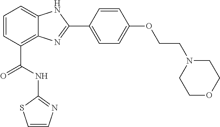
C1=CC(C(NC2=NC=CS2)=O)=C2C(=C1)NC(C1=CC=C(OCCN3CCOCC3)C=C1)=N2
